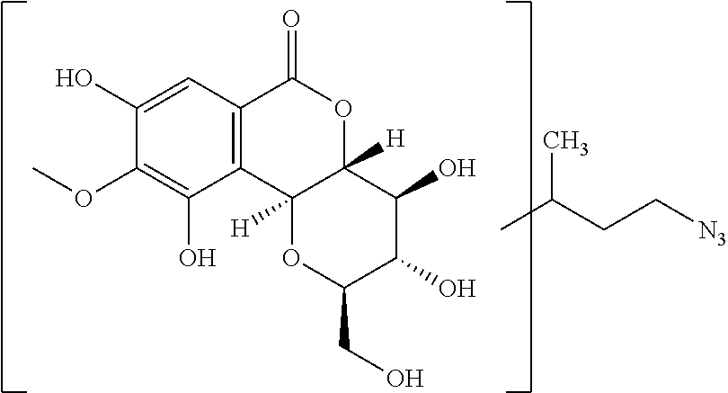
C12([H])C([H])(OC(=O)C3=C1C(O)=C(OC)C(O)=C3)C(O)C(O)C(CO)O2.C(C(C)C)C[N3]
